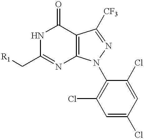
N1C(C[R1])=NC2=C(C1=O)C([CF3])=NN2C1=C(Cl)C=C(Cl)C=C1Cl
